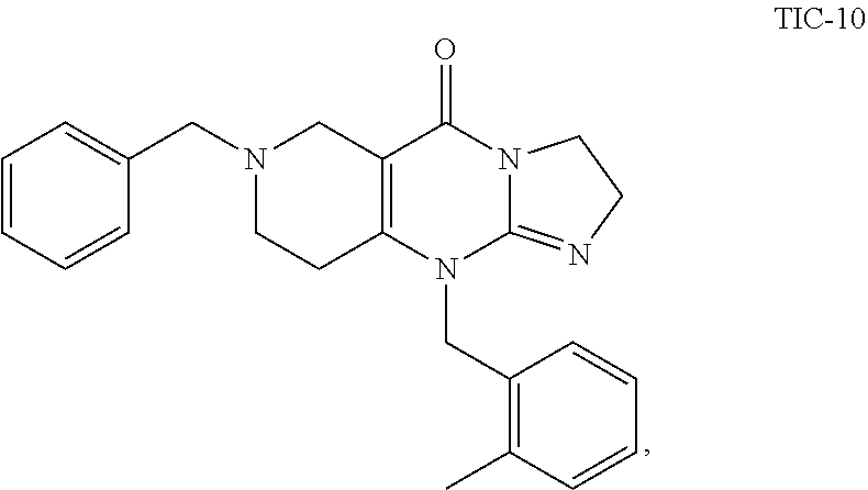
C1=CC=CC(CN2CCC3=C(C2)C(=O)N2C(=NCC2)N3CC2=C(C)C=CC=C2)=C1
